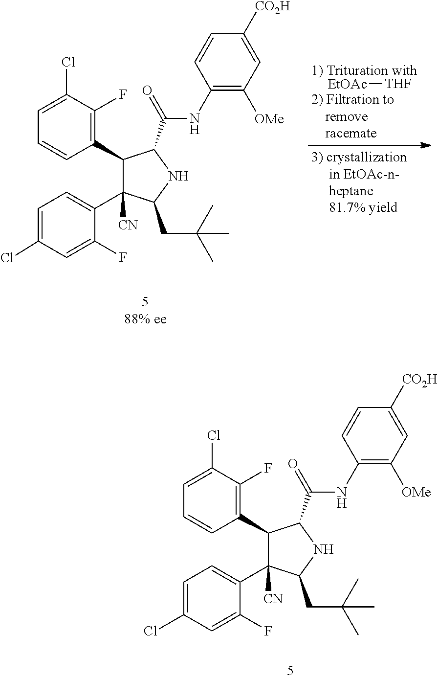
C1=C(Cl)C(F)=C(C2C(C3=CC=C(Cl)C=C3F)([CN])C(CC(C)(C)C)NC2C(NC2=C([OMe])C=C([CO2H])C=C2)=O)C=C1.C1=C(Cl)C(F)=C(C2C(C3=CC=C(Cl)C=C3F)([CN])C(CC(C)(C)C)NC2C(NC2=C([OMe])C=C([CO2H])C=C2)=O)C=C1.[EtOAc][THF]
